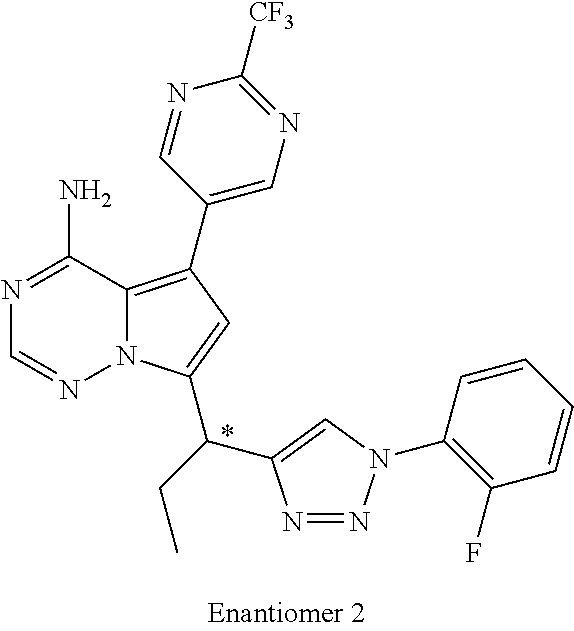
C1(C2=C3N(C(C(C4=CN(C5=C(F)C=CC=C5)N=N4)CC)=C2)N=CN=C3N)=CN=C([CF3])N=C1
